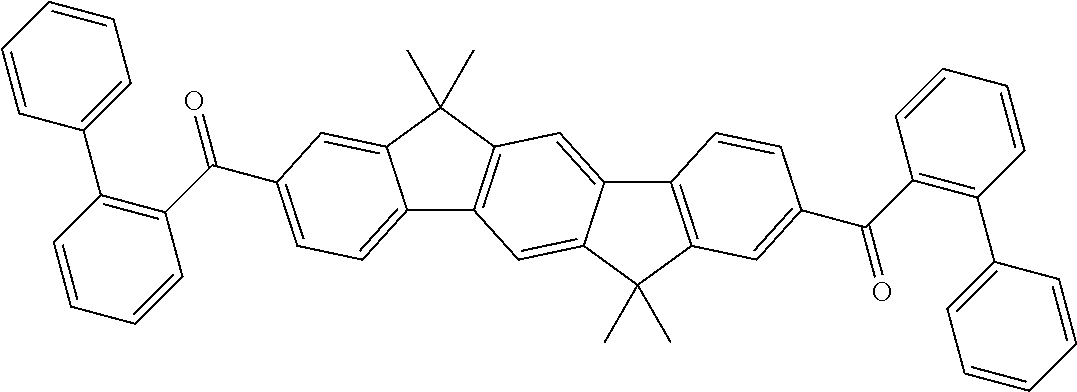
O=C(C1=C(C2=CC=CC=C2)C=CC=C1)C1=CC=C2C3=C(C(C)(C)C2=C1)C=C1C(=C3)C(C)(C)C2=C1C=CC(C(C1=C(C3=CC=CC=C3)C=CC=C1)=O)=C2
